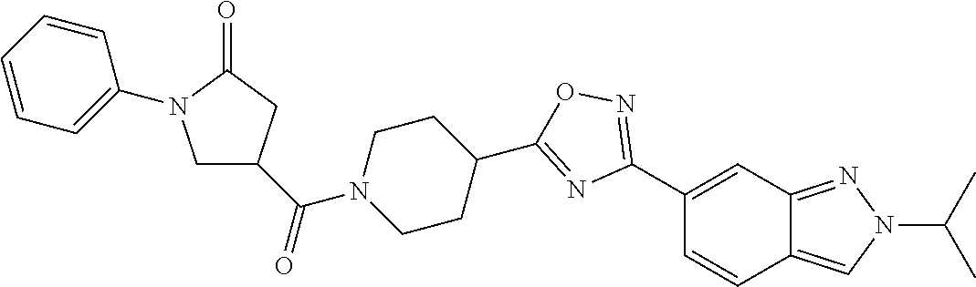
C1(C2=NOC(C3CCN(C(C4CN(C5=CC=CC=C5)C(=O)C4)=O)CC3)=N2)=CC2=NN(C(C)C)C=C2C=C1
